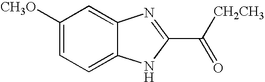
C1=C2C(=CC([CH3O])=C1)N=C(C([CH2CH3])=O)N2
